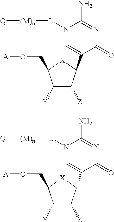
C1([Y])C([Z])C(C2=CN([L][(M)n][Q])C(N)=NC2=O)[X]C1CO[A].C1([Y])C([Z])C(C2=CN([L][(M)n][Q])C(N)=NC2=O)[X]C1CO[A]
